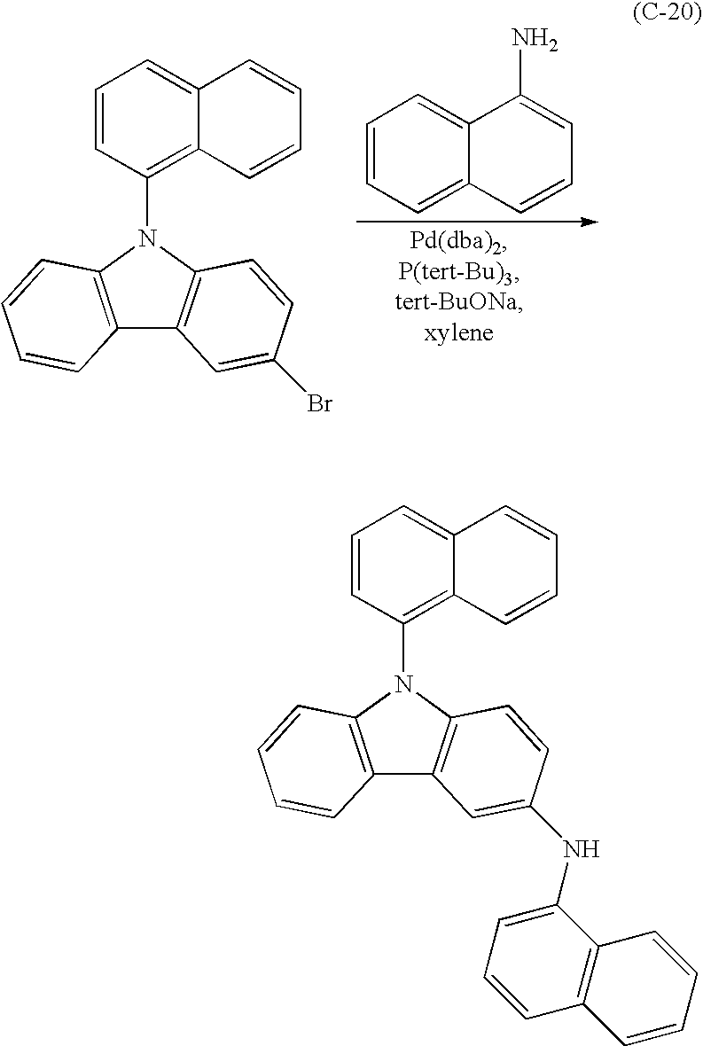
C12=C(N(C3=C4C(=CC=C3)C=CC=C4)C3=C1C=C(Br)C=C3)C=CC=C2.C1=CC=C2C(=C1)C(N)=CC=C2.C12=C(N(C3=C4C(=CC=C3)C=CC=C4)C3=C1C=C(NC1=CC=CC4=C1C=CC=C4)C=C3)C=CC=C2
